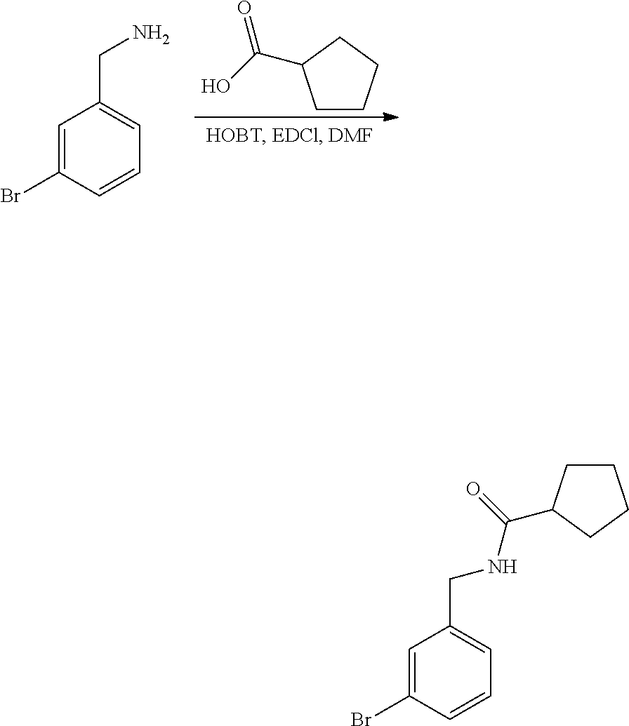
NCC1=CC=CC(Br)=C1.C(O)(=O)C1CCCC1.C1CC(C(=O)NCC2=CC=CC(Br)=C2)CC1
